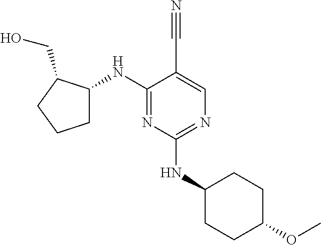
C1C(NC2=NC(NC3CCC(OC)CC3)=NC=C2C#N)C(CO)CC1
